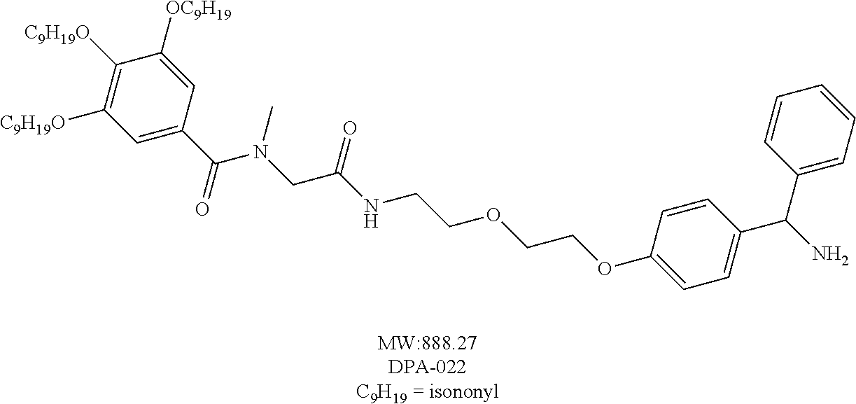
O(CCOC1=CC=C(C(C2=CC=CC=C2)N)C=C1)CCNC(CN(C)C(C1=CC([C9H19O])=C([C9H19O])C([OC9H19])=C1)=O)=O
